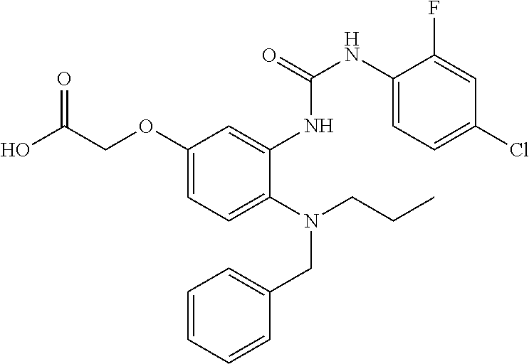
C1(OCC(O)=O)=CC=C(N(CCC)CC2=CC=CC=C2)C(NC(NC2=CC=C(Cl)C=C2F)=O)=C1
